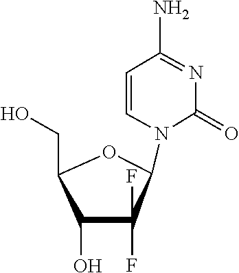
C1(N)=NC(=O)N(C2OC(CO)C(O)C2(F)F)C=C1
